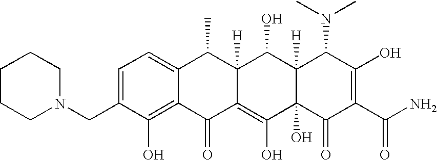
N1(CC2=CC=C3C(=C2O)C(=O)C2=C(O)C4(O)C([H])(C(O)C2([H])C3C)C(N(C)C)C(O)=C(C(N)=O)C4=O)CCCCC1
